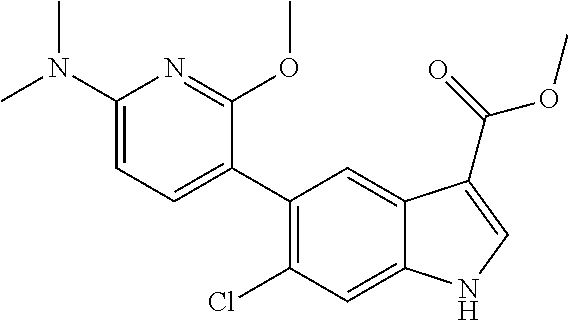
C1(C2=CC=C(N(C)C)N=C2OC)=C(Cl)C=C2C(=C1)C(C(=O)OC)=CN2
